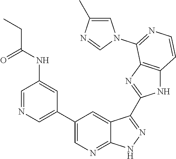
C1=NC=C(C2=CN=C3C(=C2)C(C2=NC4=C(N2)C=CN=C4N2C=C(C)N=C2)=NN3)C=C1NC(CC)=O
